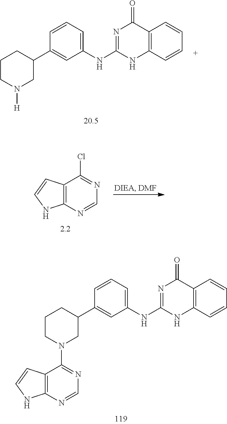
C1(NC2=NC(=O)C3=C(C=CC=C3)N2)=CC=CC(C2CCCN([H])C2)=C1.C1(NC2=NC(=O)C3=C(C=CC=C3)N2)=CC=CC(C2CCCN(C3=NC=NC4=C3C=CN4)C2)=C1.C12=C(N=CN=C1Cl)NC=C2
